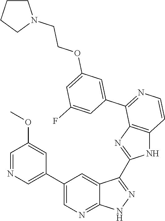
C1=NC=C(C2=CN=C3C(=C2)C(C2=NC4=C(N2)C=CN=C4C2=CC(OCCN4CCCC4)=CC(F)=C2)=NN3)C=C1OC
